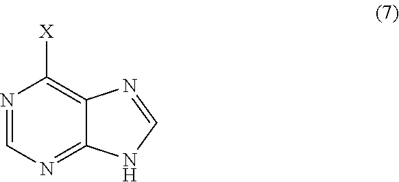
N1=CN=C2C(=C1[X])N=CN2
